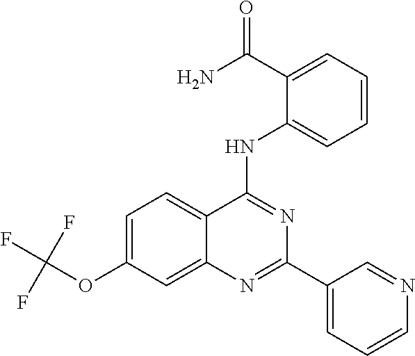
C1=C(OC(F)(F)F)C=C2C(=C1)C(NC1=CC=CC=C1C(N)=O)=NC(C1=CC=CN=C1)=N2
